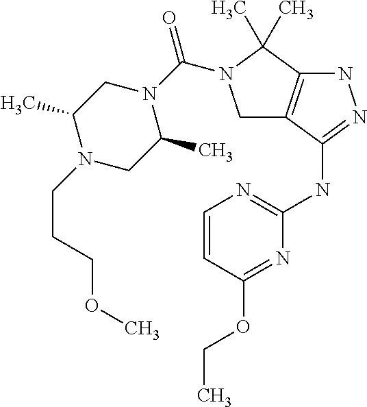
N(C1=NNC2=C1CN(C(N1CC(C)N(CCCOC)CC1C)=O)C2(C)C)C1=NC=CC(OCC)=N1
